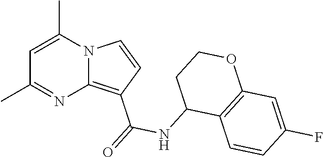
C1=C(C)N2C(=C(C(=O)NC3C4=C(OCC3)C=C(F)C=C4)C=C2)N=C1C
